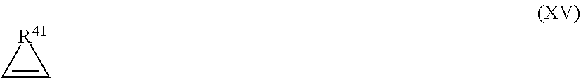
C1=C[R41]1
